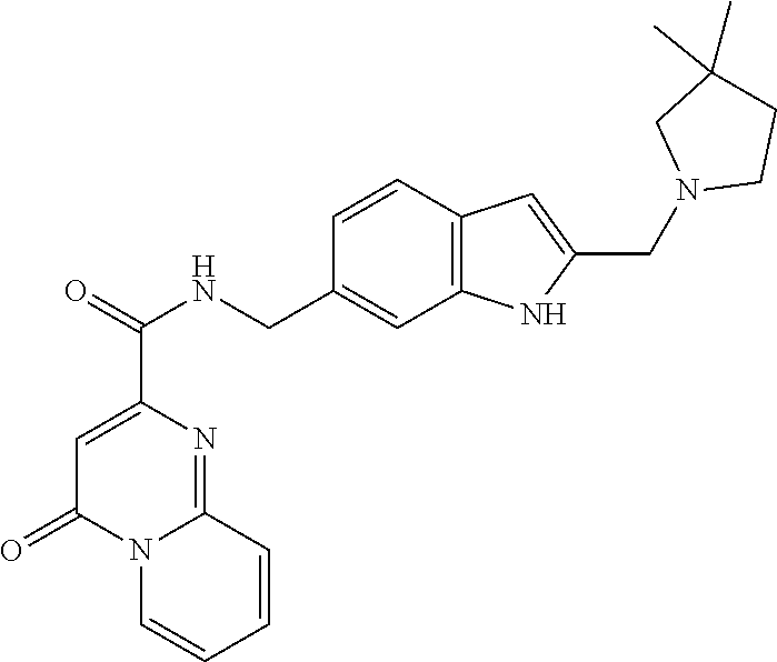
C1=C(C(=O)NCC2=CC3=C(C=C2)C=C(CN2CCC(C)(C)C2)N3)N=C2N(C1=O)C=CC=C2
